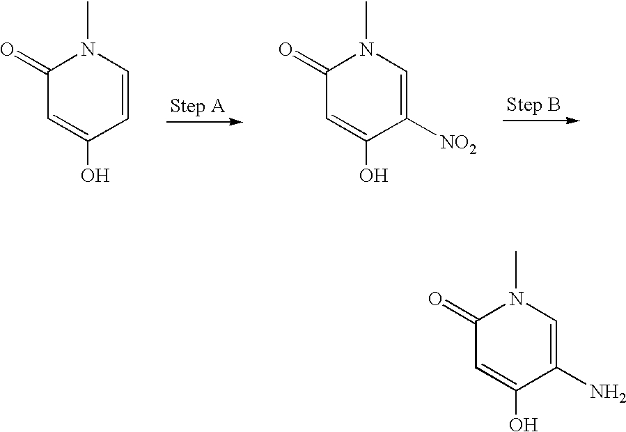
C1([NO2])=CN(C)C(=O)C=C1O.C1=CN(C)C(=O)C=C1O.C1(N)=CN(C)C(=O)C=C1O
